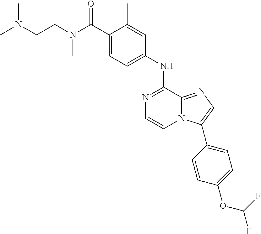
C1(NC2=NC=CN3C2=NC=C3C2=CC=C(OC(F)F)C=C2)=CC=C(C(N(C)CCN(C)C)=O)C(C)=C1
